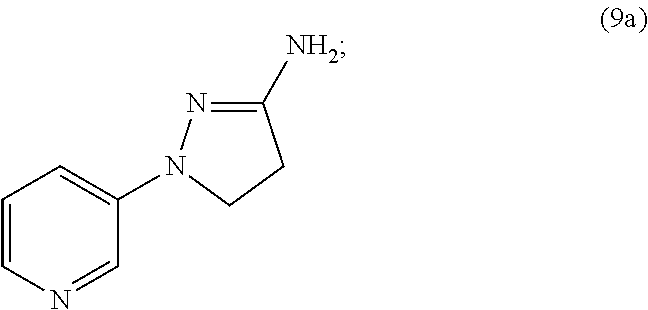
C1=CN=CC(N2N=C([NH2])CC2)=C1
